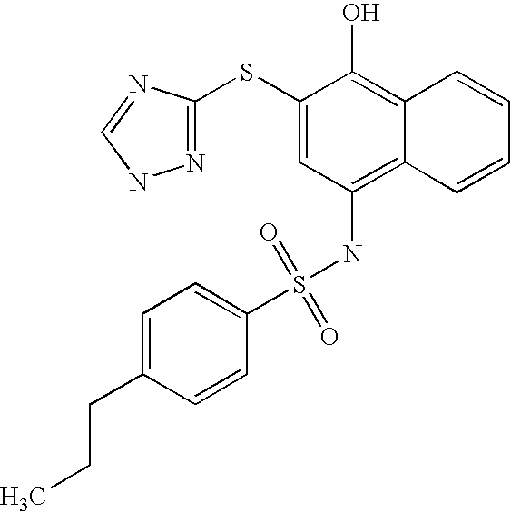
C1=C(CCC)C=CC(S(NC2=C3C(=C(O)C(SC4=NNC=N4)=C2)C=CC=C3)(=O)=O)=C1
